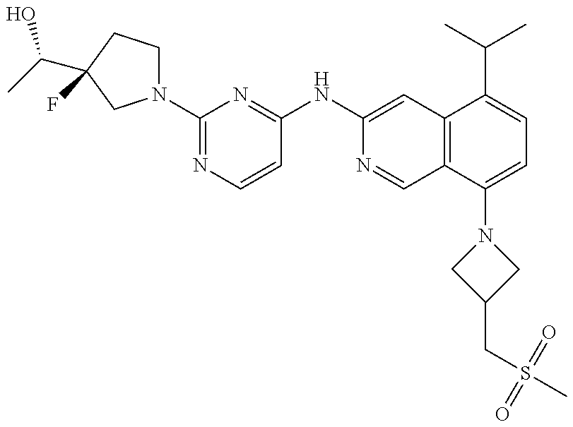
N1(C2=NC=CC(NC3=CC4=C(C=N3)C(N3CC(CS(C)(=O)=O)C3)=CC=C4C(C)C)=N2)CCC(C(O)C)(F)C1
